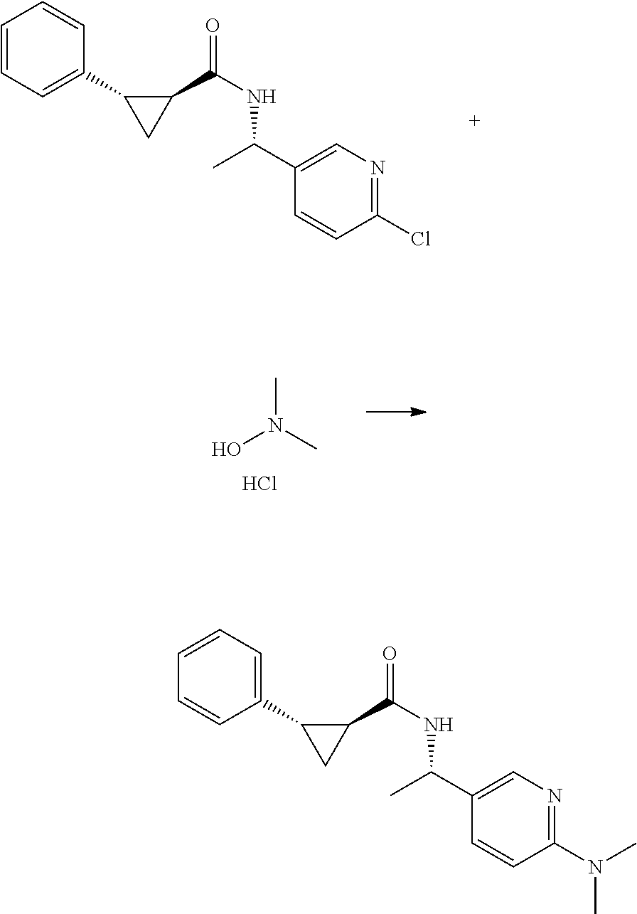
C1(Cl)=NC=C(C(C)NC(C2C(C3=CC=CC=C3)C2)=O)C=C1.ON(C)C.Cl.C1(N(C)C)=NC=C(C(C)NC(C2C(C3=CC=CC=C3)C2)=O)C=C1
